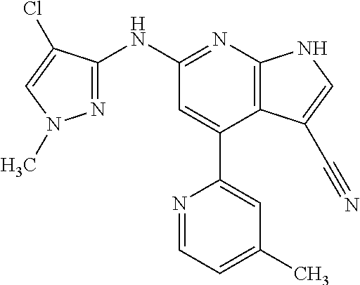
C1(NC2=NN(C)C=C2Cl)=NC2=C(C(C3=CC(C)=CC=N3)=C1)C(C#N)=CN2
